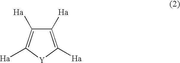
C1([Ha])=C([Ha])[Y]C([Ha])=C1[Ha]
